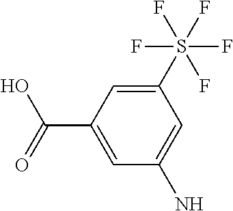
C1(S(F)(F)(F)(F)F)=CC(C(=O)O)=CC(N)=C1
